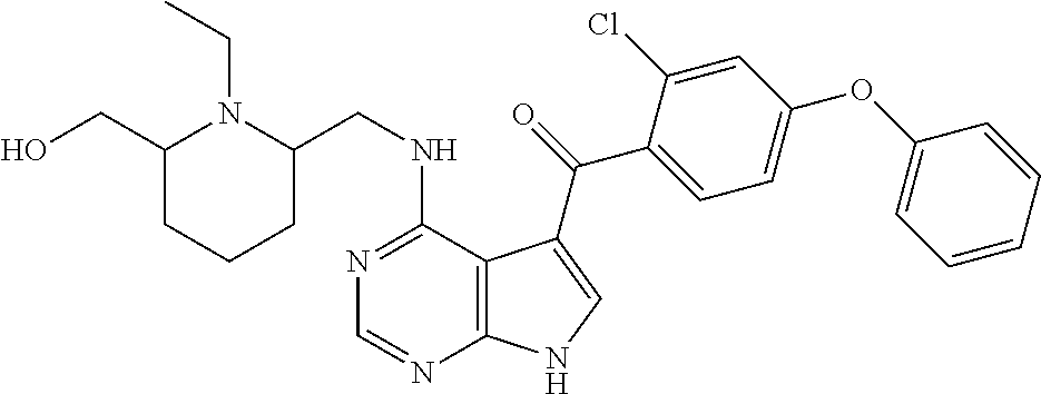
N1=C(NCC2N(CC)C(CO)CCC2)C2=C(N=C1)NC=C2C(=O)C1=CC=C(OC2=CC=CC=C2)C=C1Cl
